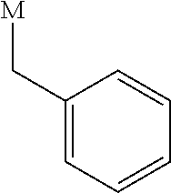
C1(C[M])=CC=CC=C1
